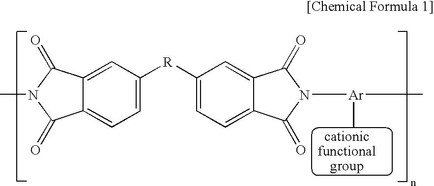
C1=C([R]C2=CC=C3C(=C2)C(=O)N([Ar](C)C)C3=O)C=C2C(=C1)C(=O)N(C)C2=O
